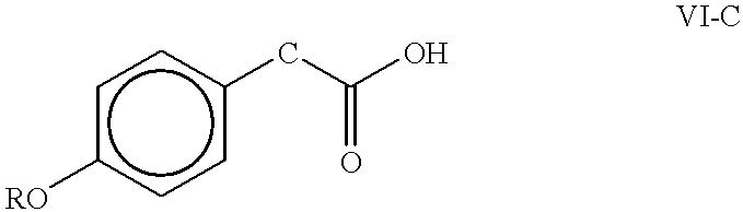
c1c([RO])ccc(CC(O)=O)c1
